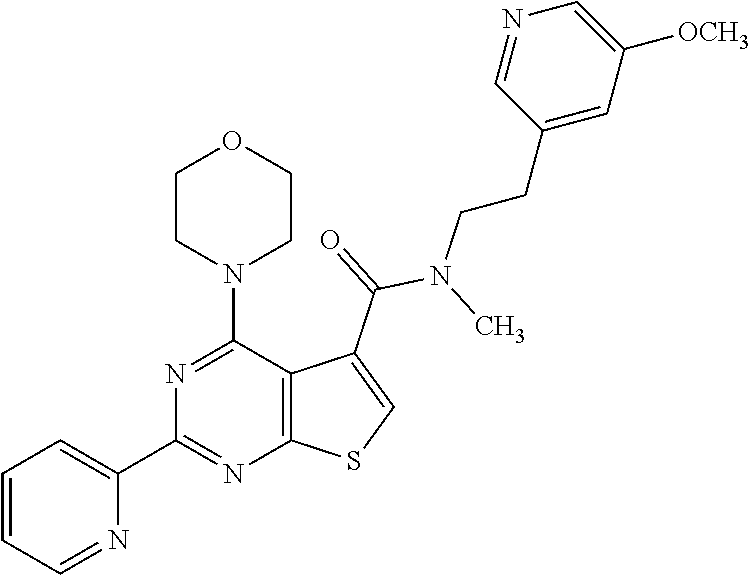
C1=CC=NC(C2=NC3=C(C(N4CCOCC4)=N2)C(C(=O)N(CCC2=CC([OCH3])=CN=C2)C)=CS3)=C1
